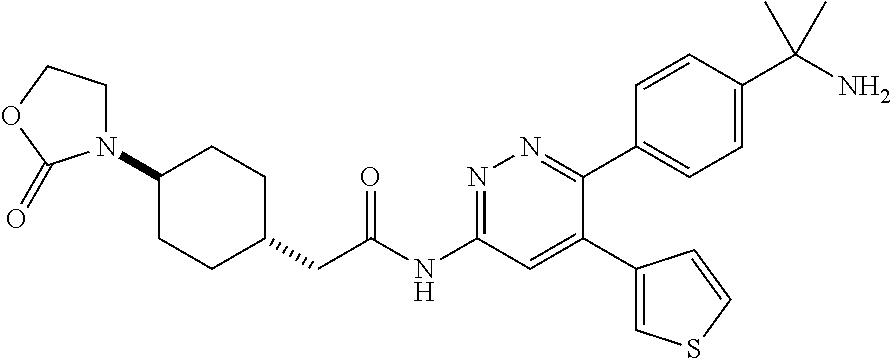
C1(N2CCOC2=O)CCC(CC(NC2=NN=C(C3=CC=C(C(N)(C)C)C=C3)C(C3=CSC=C3)=C2)=O)CC1
